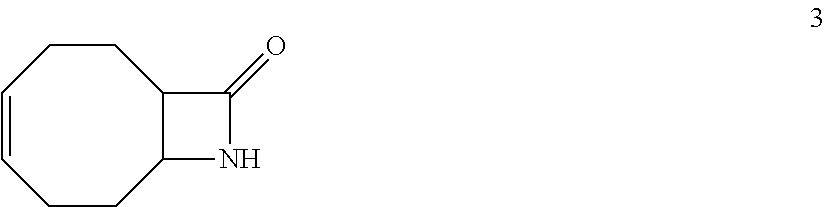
C1=CCCC2C(CC1)C(=O)N2
